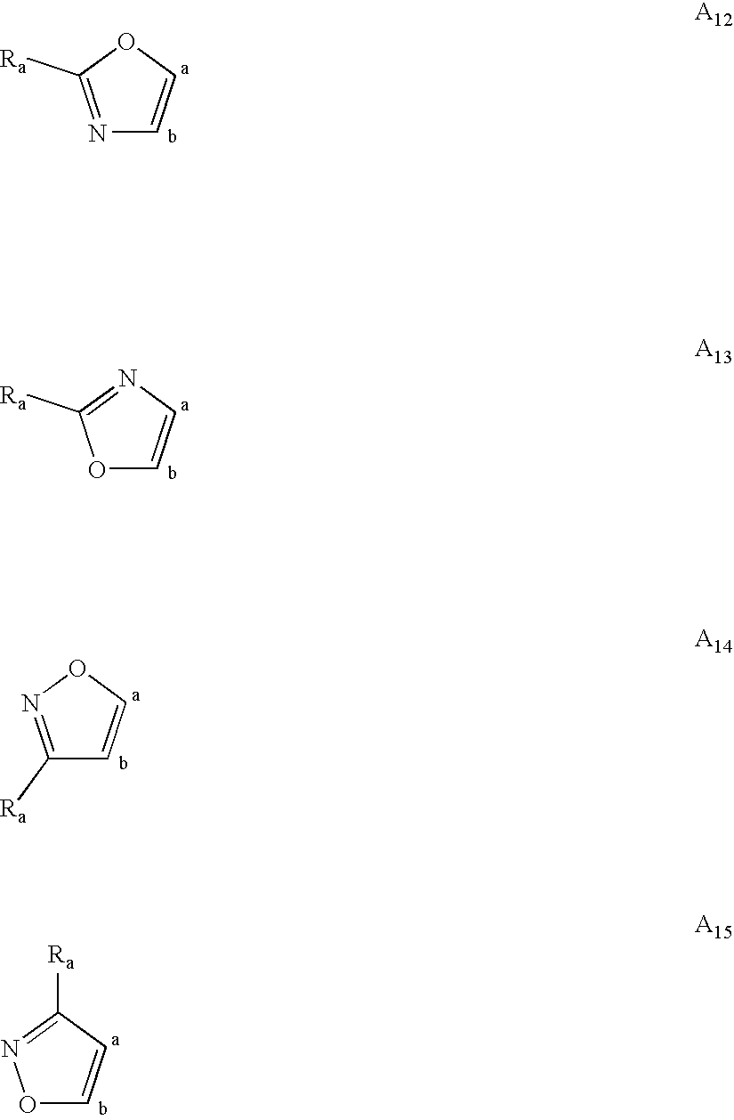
N1=C([Ra])OC=C1.O1C=CN=C1[Ra].C1([Ra])=NOC=C1.O1C=CC([Ra])=N1
